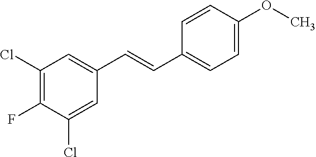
C1(Cl)=C(F)C(Cl)=CC(C=CC2=CC=C(OC)C=C2)=C1
